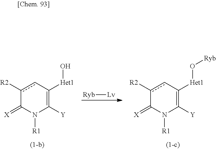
c1([R2])cC([Het1]O)=C([Y])N([R1])C1=[X].c1([R2])cC([Het1]O[Ryb])=C([Y])N([R1])C1=[X].[Ryb][Lv]
